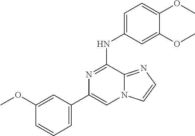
C1(OC)=CC(C2=CN3C(=NC=C3)C(NC3=CC=C(OC)C(OC)=C3)=N2)=CC=C1
